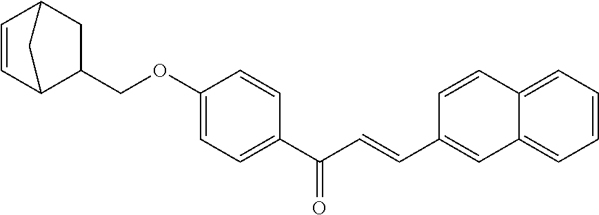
C1=CC2C(COC3=CC=C(C(C=CC4=CC5=CC=CC=C5C=C4)=O)C=C3)CC1C2
